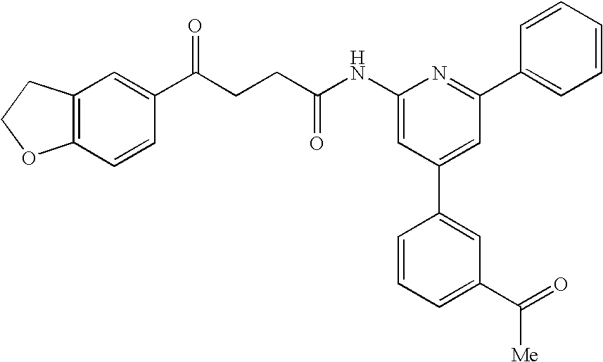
C1(NC(CCC(C2=CC3=C(C=C2)OCC3)=O)=O)=CC(C2=CC(C(=O)[Me])=CC=C2)=CC(C2=CC=CC=C2)=N1
